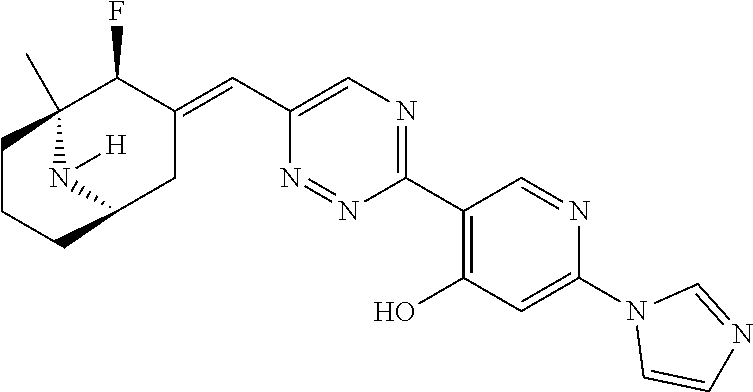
C1(C2=C(O)C=C(N3C=CN=C3)N=C2)=NC=C(C=C2C(F)C3(C)N([H])C(C2)CCC3)N=N1
